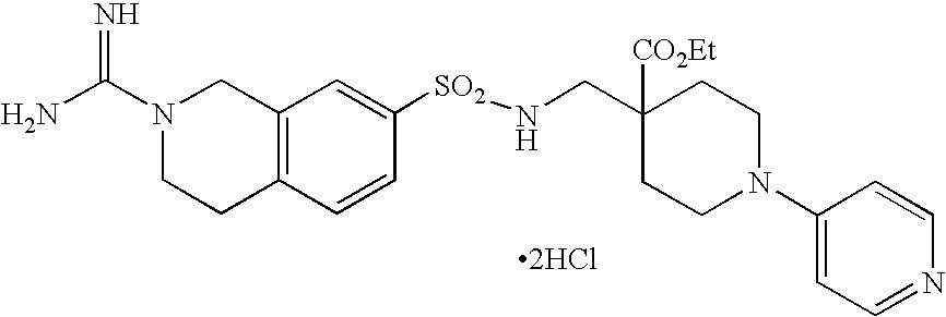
C1N(C2=CC=NC=C2)CCC(CN[SO2]C2=CC3=C(C=C2)CCN(C(N)=N)C3)([CO2Et])C1.[2HCl]
